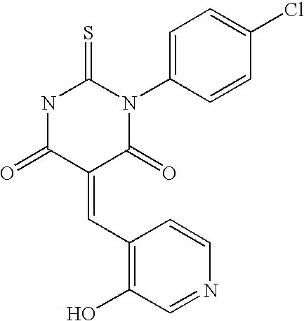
O=C1C(=CC2=C(O)C=NC=C2)C(=O)N(C2=CC=C(Cl)C=C2)C(=S)N1
